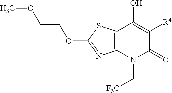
C12=C(N(C[F3C])C(=O)C([R4])=C1O)N=C(OCCOC)S2
